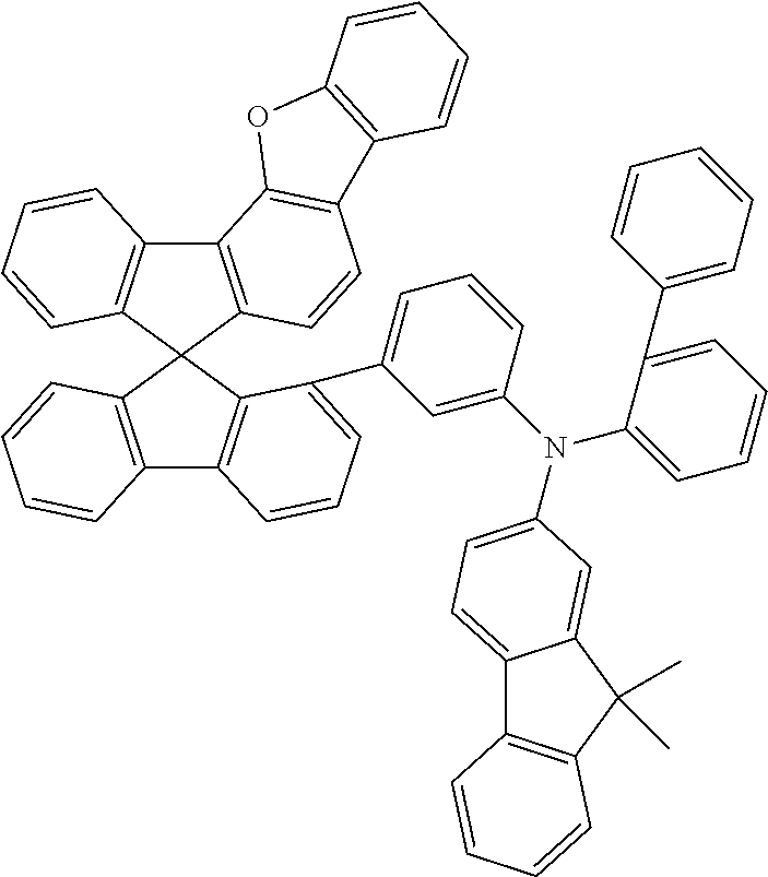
C12=C(C3(C4=C1C=CC=C4)C1=C(C4=C3C(C3=CC=CC(N(C5=CC=C6C7=C(C(C)(C)C6=C5)C=CC=C7)C5=CC=CC=C5C5=CC=CC=C5)=C3)=CC=C4)C=CC=C1)C=CC1=C2OC2=C1C=CC=C2
